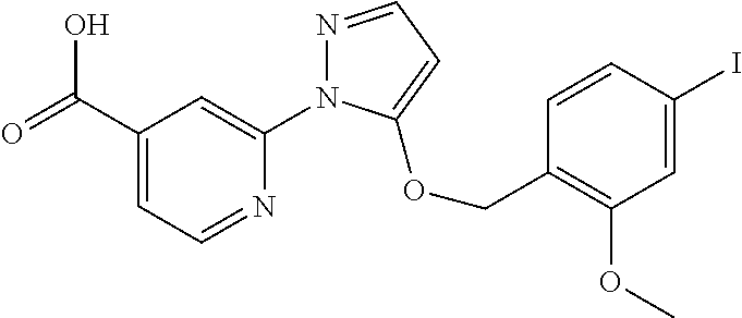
C1(C(=O)O)=CC=NC(N2N=CC=C2OCC2=C(OC)C=C(I)C=C2)=C1
